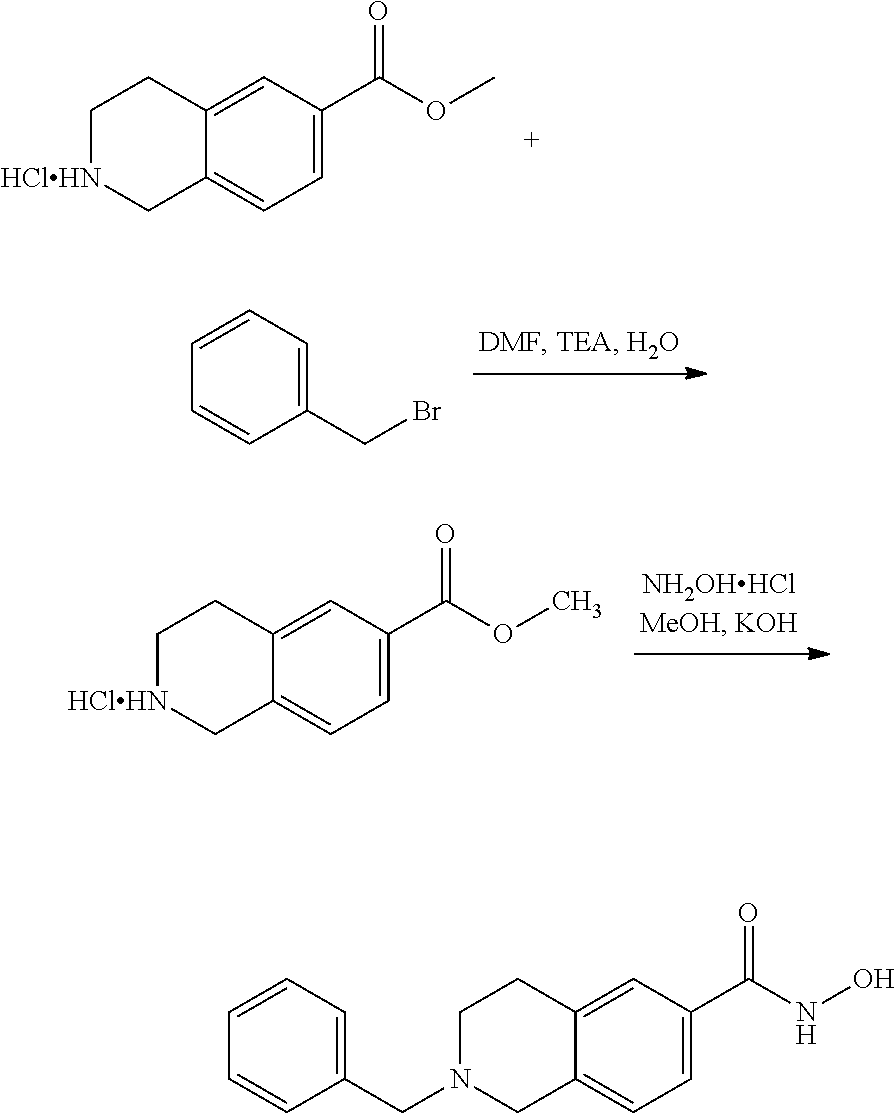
C1=C(C(=O)OC)C=C2C(=C1)C[HClHN]CC2.C1(CBr)=CC=CC=C1.C1=C(C(=O)OC)C=C2C(=C1)C[HClHN]CC2.C1=C(C(=O)NO)C=C2C(=C1)CN(CC1=CC=CC=C1)CC2
